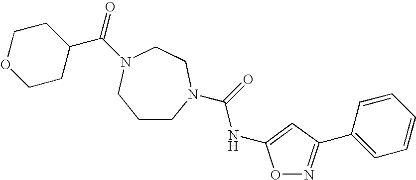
C1CN(C(=O)NC2=CC(C3=CC=CC=C3)=NO2)CCN(C(=O)C2CCOCC2)C1
